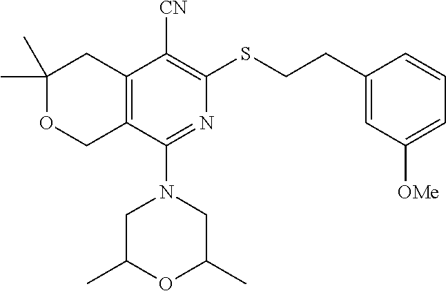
C1(C)(C)OCC2=C(C1)C([CN])=C(SCCC1=CC([OMe])=CC=C1)N=C2N1CC(C)OC(C)C1
